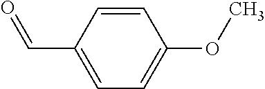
C1(C=O)=CC=C(OC)C=C1
